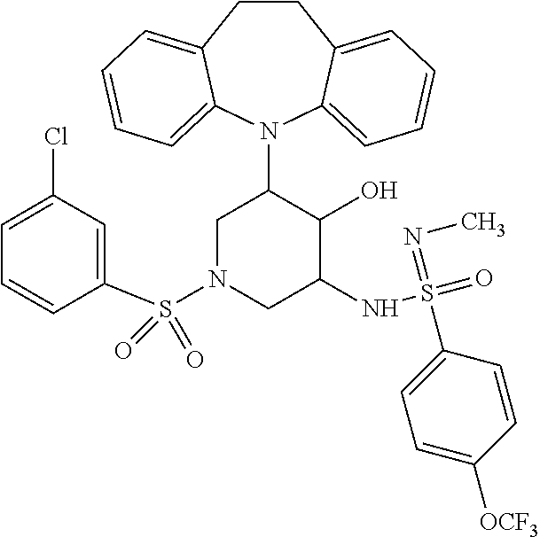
C12=CC=CC=C1N(C1CN(S(=O)(=O)C3=CC(Cl)=CC=C3)CC(NS(=O)(=NC)C3=CC=C([OCF3])C=C3)C1O)C1=CC=CC=C1CC2
